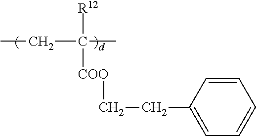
[COO](C([R12])(CC)C)CCC1=CC=CC=C1
